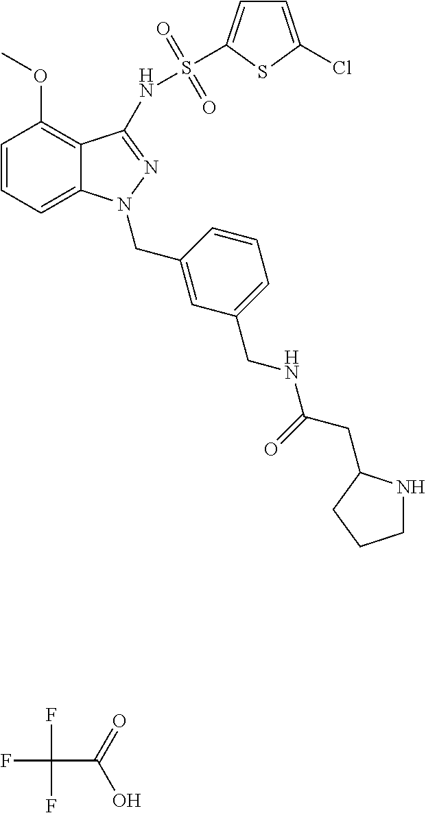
FC(C(=O)O)(F)F.C1=CC=C2C(=C1OC)C(NS(=O)(=O)C1=CC=C(Cl)S1)=NN2CC1=CC(CNC(=O)CC2NCCC2)=CC=C1
